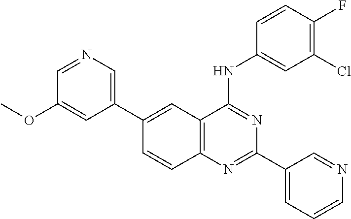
C12=C(N=C(C3=CC=CN=C3)N=C1NC1=CC(Cl)=C(F)C=C1)C=CC(C1=CN=CC(OC)=C1)=C2
